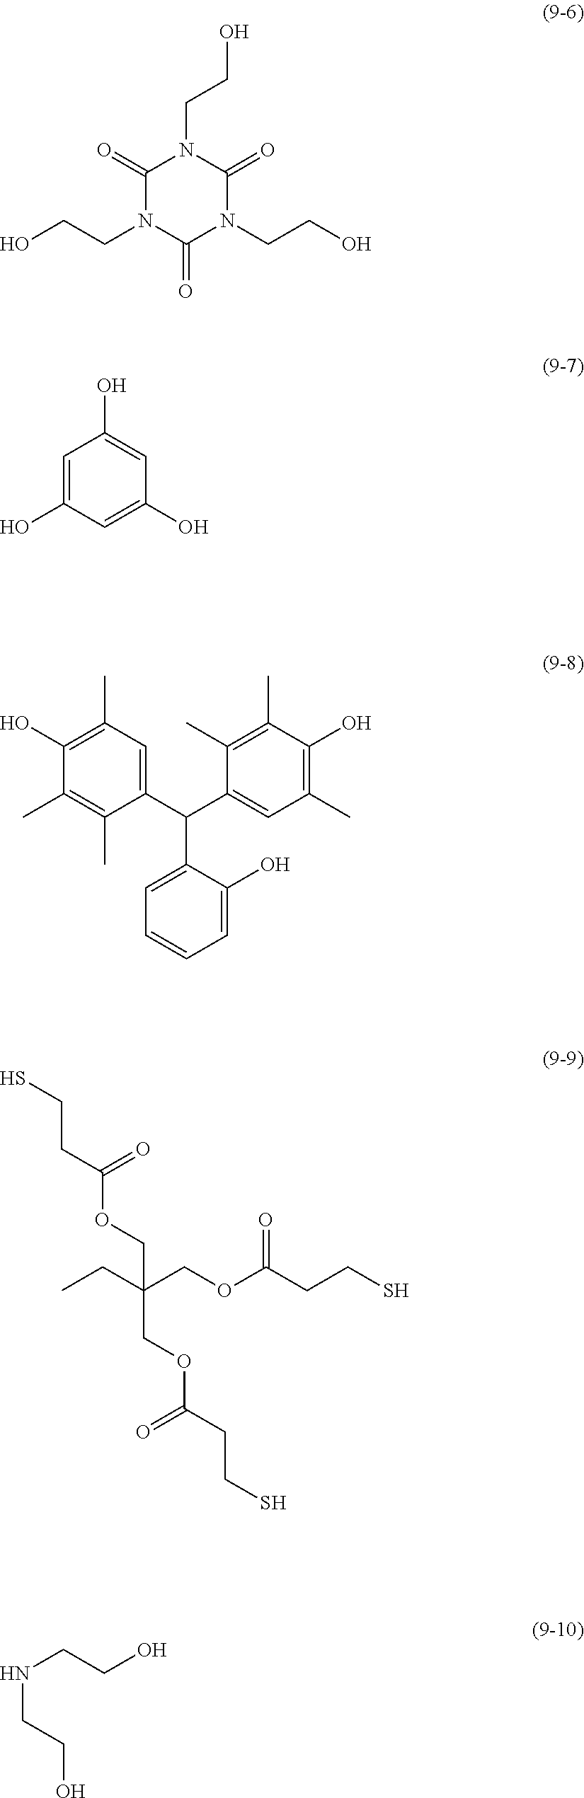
C1(=O)N(CCO)C(=O)N(CCO)C(=O)N1CCO.C1=C(O)C=C(O)C=C1O.C1(C)=C(O)C(C)=C(C)C(C(C2=CC=CC=C2O)C2=CC(C)=C(O)C(C)=C2C)=C1.CCC(COC(CCS)=O)(COC(CCS)=O)COC(=O)CCS.N(CCO)CCO
